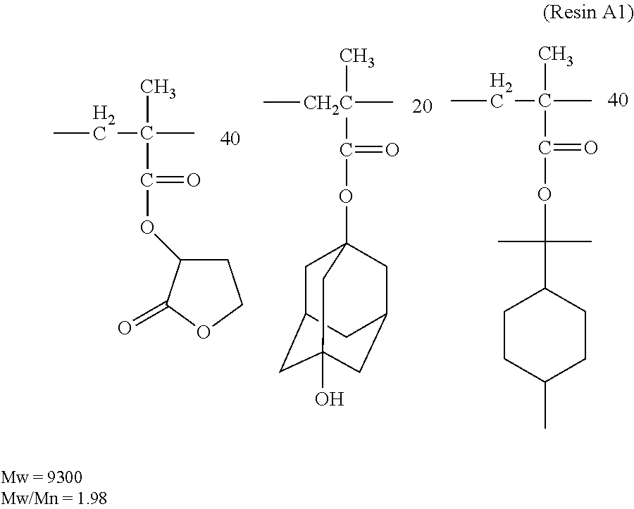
CCC(C)(C)C(=O)OC1CCOC1=O.[CH2C](C)(C)(C(=O)OC12CC3CC(O)(CC(C1)C3)C2)C.CCC(C)(C)C(=O)OC(C)(C)C1CCC(C)CC1
